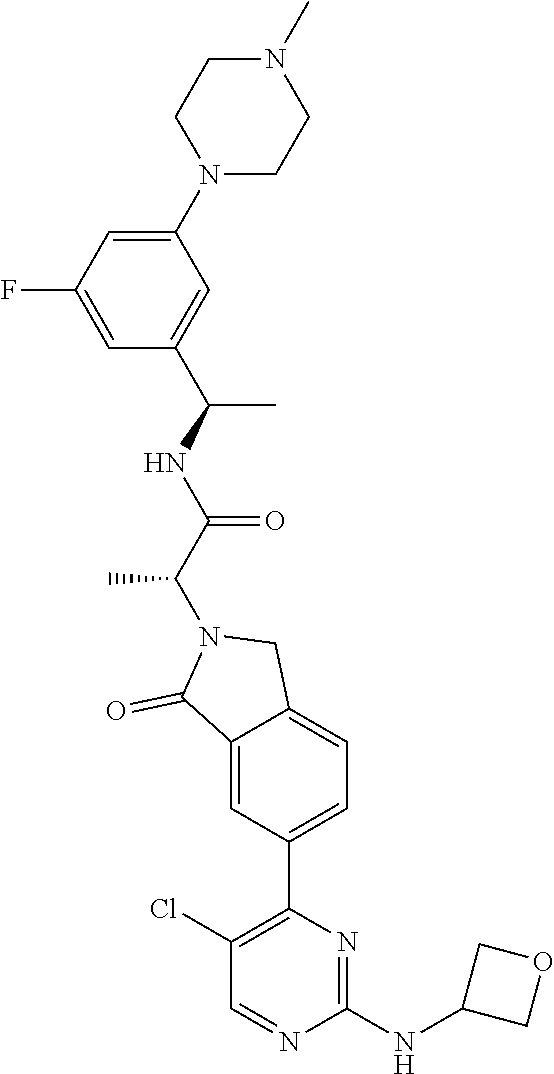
C1(NC2COC2)=NC(C2=CC=C3C(=C2)C(=O)N(C(C(NC(C2=CC(N4CCN(C)CC4)=CC(F)=C2)C)=O)C)C3)=C(Cl)C=N1
